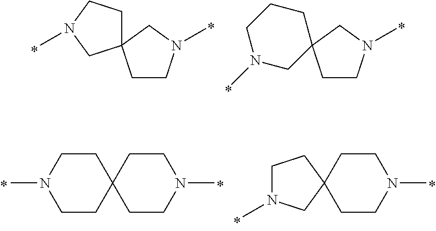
C1CN(C)CC12CCN(C)C2.C1CN(C)CC12CN(C)CCC2.C12(CCN(C)CC1)CCN(C)C2.CN1CCC2(CC1)CCN(C)CC2
